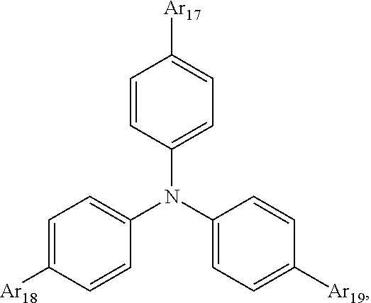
[Ar17]C1=CC=C(N(C2=CC=C([Ar19])C=C2)C2=CC=C([Ar18])C=C2)C=C1
